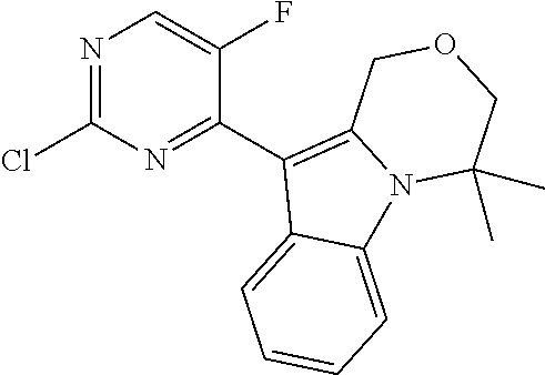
N1=C(Cl)N=C(C2=C3N(C4=CC=CC=C24)C(C)(C)COC3)C(F)=C1
